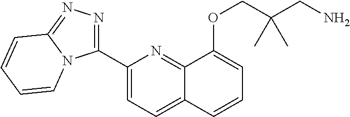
C1(C2=NN=C3N2C=CC=C3)=CC=C2C(=N1)C(OCC(CN)(C)C)=CC=C2
